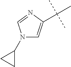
N1(C2CC2)C=C(C(C)(C)C)N=C1
